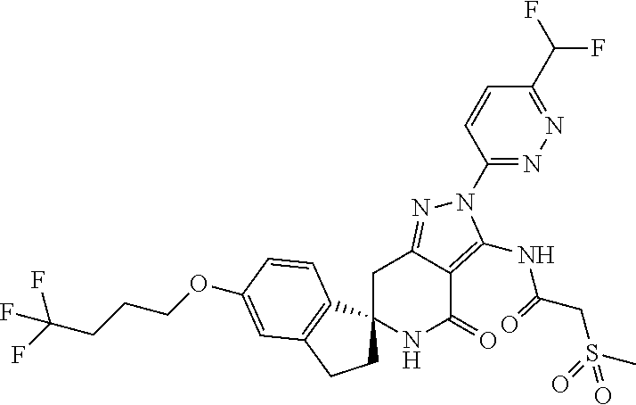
C1C2=NN(C3=NN=C(C(F)F)C=C3)C(NC(CS(=O)(C)=O)=O)=C2C(=O)NC12CCC1=C2C=CC(OCCCC(F)(F)F)=C1
